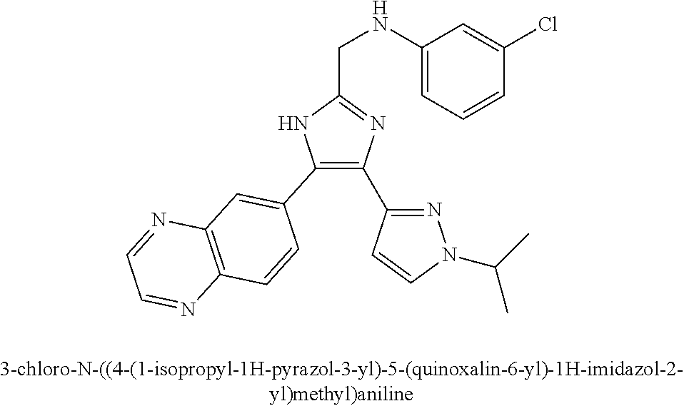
C1(C2=C(C3=NN(C(C)C)C=C3)N=C(CNC3=CC=CC(Cl)=C3)N2)=CC2=C(C=C1)N=CC=N2
